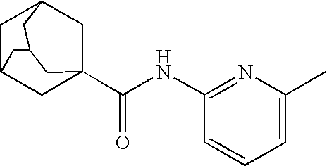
C1C2CC3(C(NC4=NC(C)=CC=C4)=O)CC1CC(C2)C3
